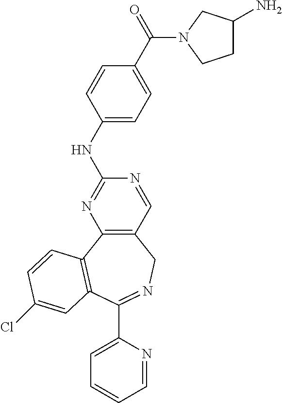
C1=NC(C2=NCC3=C(N=C(NC4=CC=C(C(=O)N5CC(N)CC5)C=C4)N=C3)C3=C2C=C(Cl)C=C3)=CC=C1
